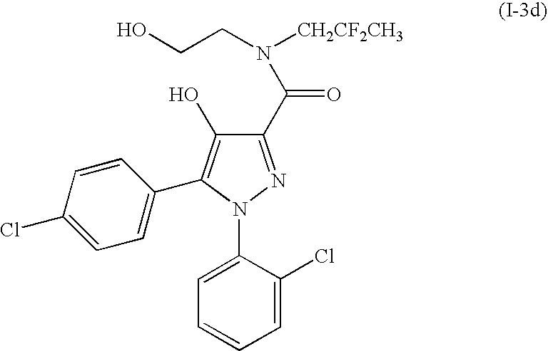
C1=CC=C(Cl)C(N2N=C(C(N([CH2CF2CH3])CCO)=O)C(O)=C2C2=CC=C(Cl)C=C2)=C1
